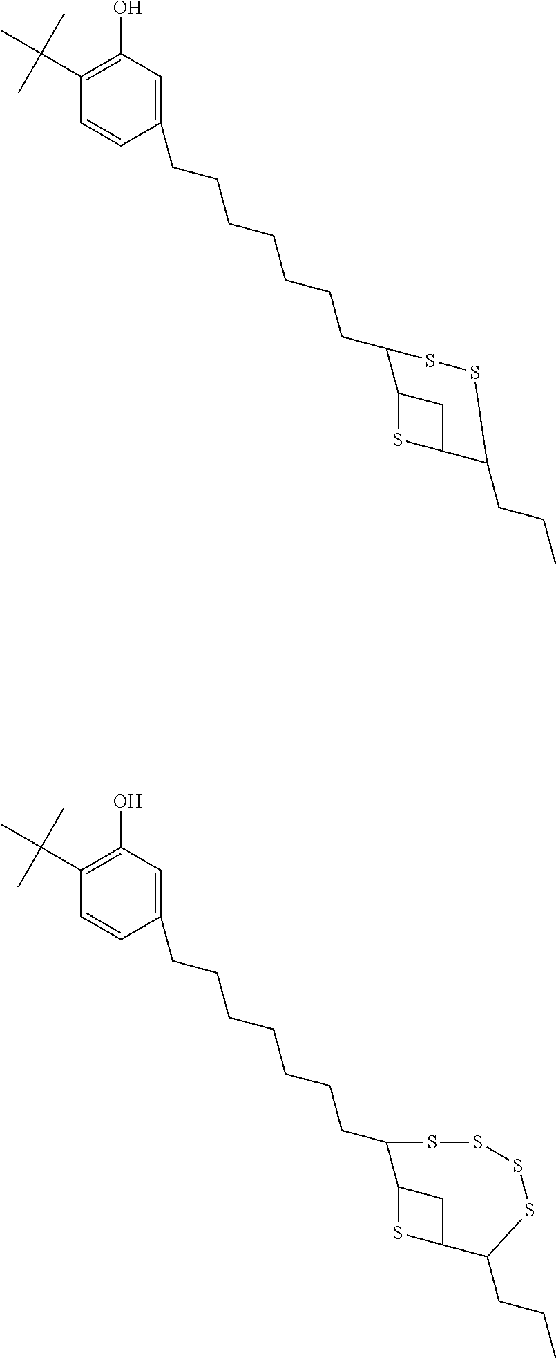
C1=CC(CCCCCCCC2C3SC(C3)C(CCC)SS2)=CC(O)=C1C(C)(C)C.C1=CC(CCCCCCCC2C3SC(C3)C(CCC)SSSS2)=CC(O)=C1C(C)(C)C
